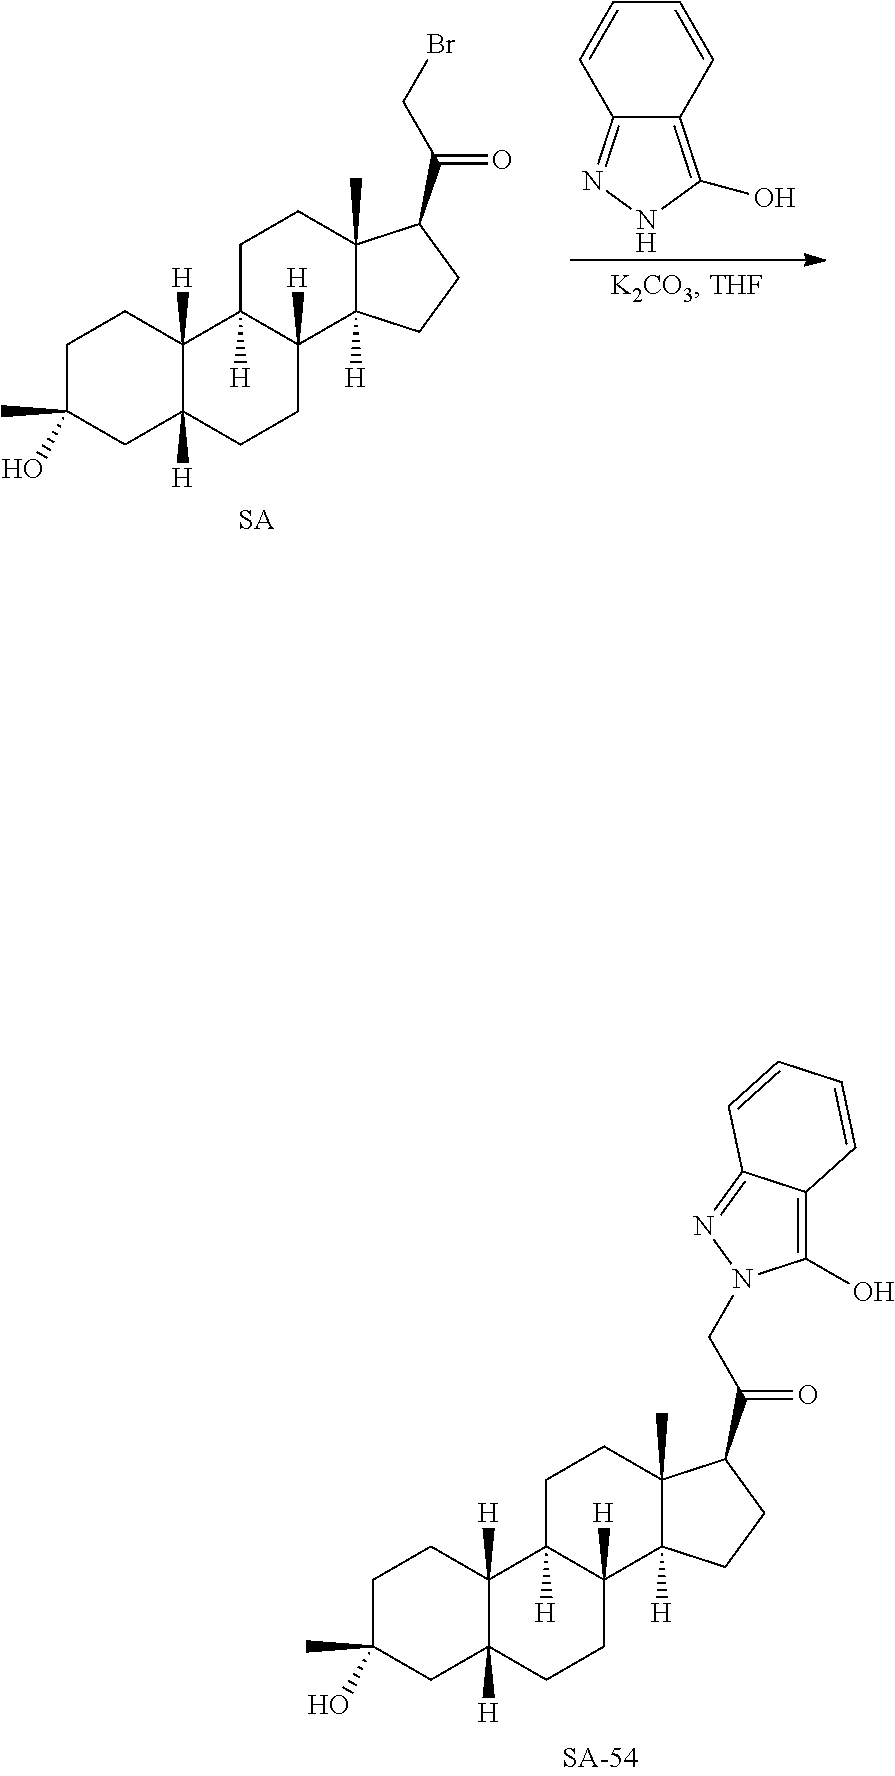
C1C(O)(C)CC2([H])C([H])(C1)C1([H])C([H])(CC2)C2([H])C(C)(CC1)C(C(CN1C(O)=C3C(=N1)C=CC=C3)=O)CC2.C1C(O)(C)CC2([H])C([H])(C1)C1([H])C([H])(CC2)C2([H])C(C)(CC1)C(C(CBr)=O)CC2.C1=CC2=C(O)NN=C2C=C1
